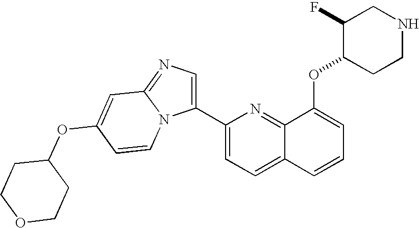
C12=CC=C(C3=CN=C4N3C=CC(OC3CCOCC3)=C4)N=C1C(OC1CCNCC1F)=CC=C2
